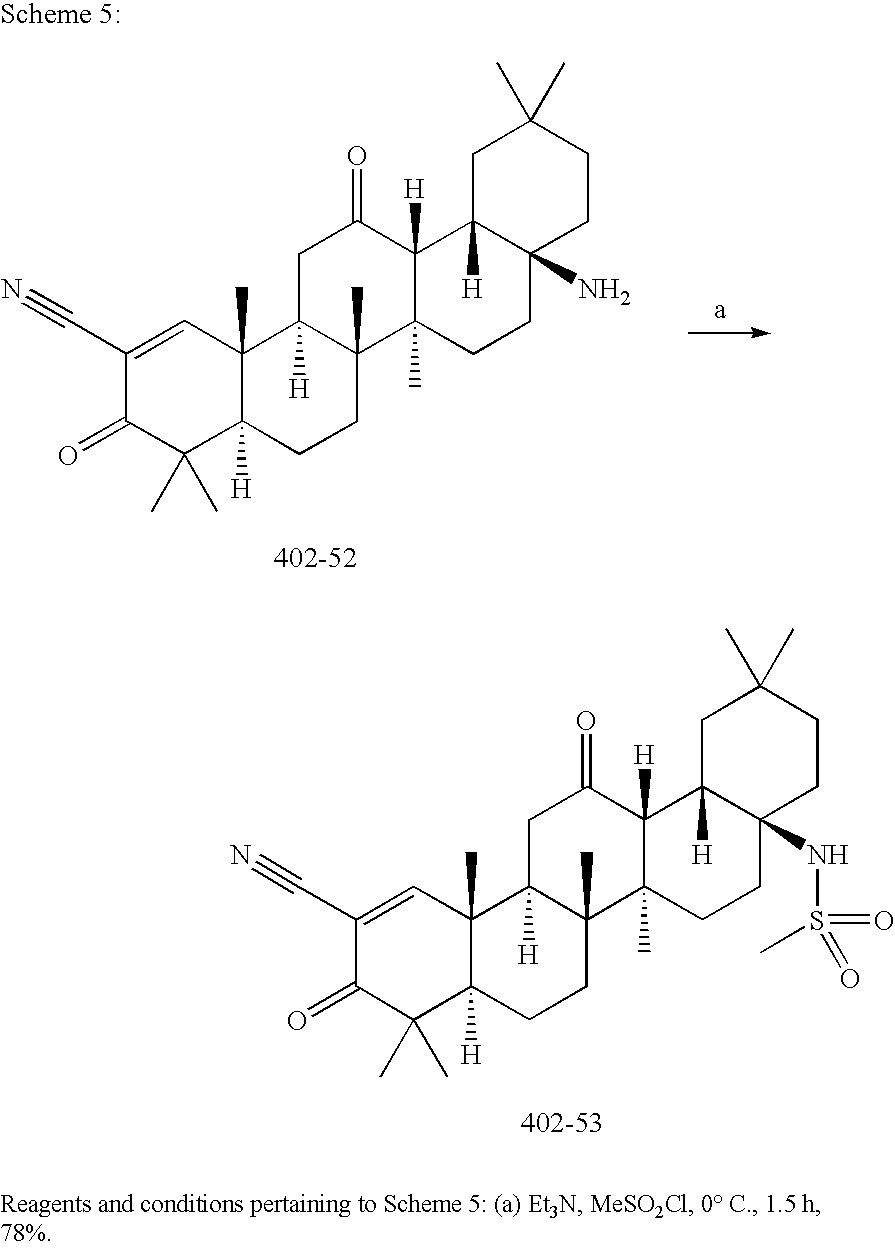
C1(C#N)=CC2(C)C([H])(C(C)(C)C1=O)CCC1(C)C2([H])CC(=O)C2([H])C1(C)CCC1(NS(C)(=O)=O)C2([H])CC(C)(C)CC1.C1(C#N)=CC2(C)C([H])(C(C)(C)C1=O)CCC1(C)C2([H])CC(=O)C2([H])C1(C)CCC1(N)C2([H])CC(C)(C)CC1
